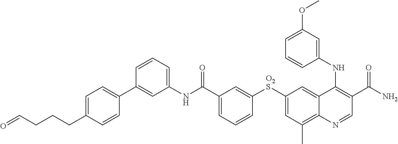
C1(NC(C2=CC=CC([O2S]C3=CC(C)=C4C(=C3)C(NC3=CC(OC)=CC=C3)=C(C(N)=O)C=N4)=C2)=O)=CC=CC(C2=CC=C(CCCC=O)C=C2)=C1
